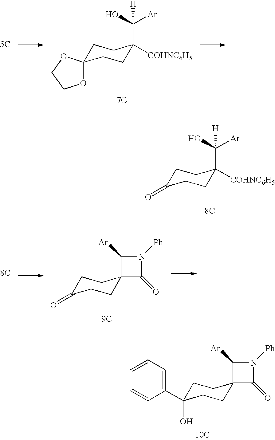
[5C].C1C2(CCC([COHNC6H5])(C([Ar])(O)[H])C1)OCCO2.[7C].C1C(=O)CCC([COHNC6H5])(C([Ar])(O)[H])C1.[8C].[8C].C1C(=O)CCC2(C1)C(=O)N([Ph])C2[Ar].[9C].C1C(O)(C2=CC=CC=C2)CCC2(C1)C(=O)N([Ph])C2[Ar].[10C]
